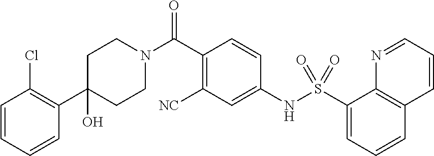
C1(O)(C2=C(Cl)C=CC=C2)CCN(C(C2=C([NC])C=C(NS(C3=CC=CC4=C3N=CC=C4)(=O)=O)C=C2)=O)CC1
